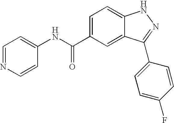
N1=CC=C(NC(C2=CC=C3C(=C2)C(C2=CC=C(F)C=C2)=NN3)=O)C=C1
